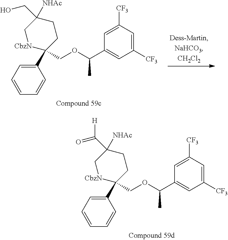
C1(C2(COC(C3=CC([CF3])=CC([CF3])=C3)C)CCC(CO)([NHAc])C[CbzN]2)=CC=CC=C1.C1(C2(COC(C3=CC([CF3])=CC([CF3])=C3)C)CCC(C(=O)[H])([NHAc])C[CbzN]2)=CC=CC=C1
